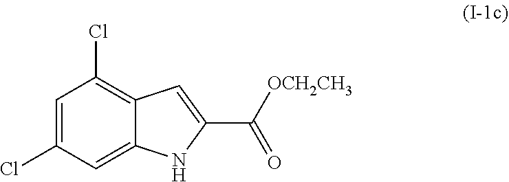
C1=C2C(=C(Cl)C=C1Cl)C=C(C([OCH2CH3])=O)N2
